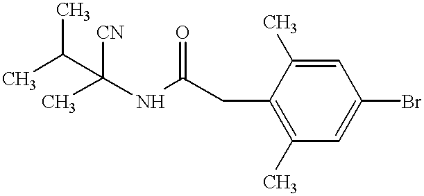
CC(C([CN])(NC(CC1=C(C)C=C(Br)C=C1C)=O)C)C
